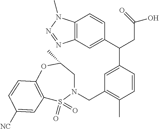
C1(C)=C(CN2S(=O)(=O)C3=C(OC(C)C2)C=CC([NC])=C3)C=C(C(CC(O)=O)C2=CC3=C(C=C2)N(C)N=N3)C=C1
